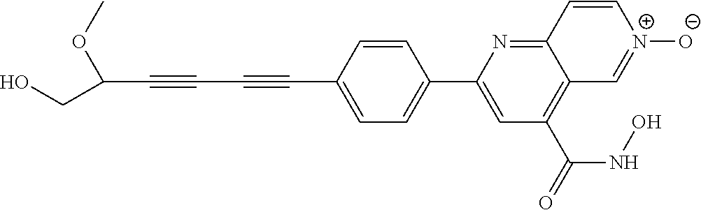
C1=CC(C#CC#CC(OC)CO)=CC=C1C1=CC(C(=O)NO)=C2C(=N1)C=C[N+]([O-])=C2
